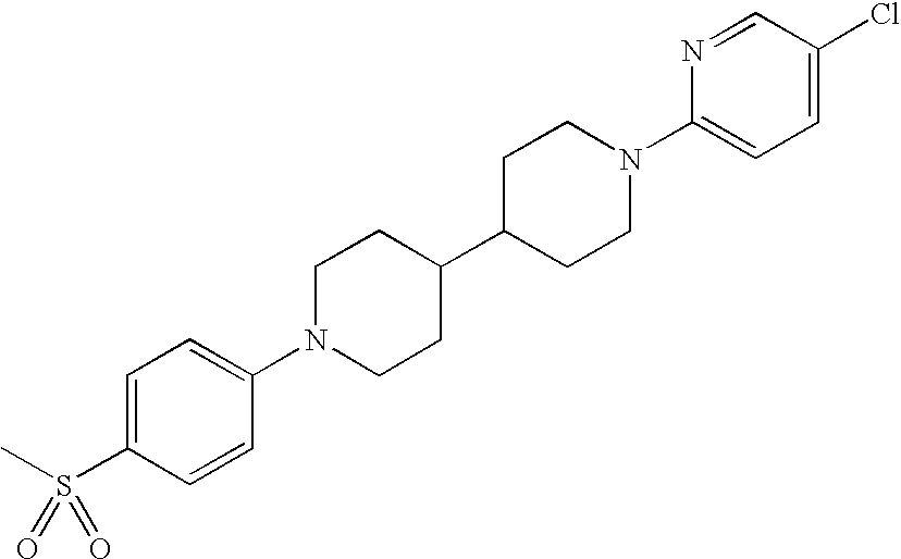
C1=C(S(C)(=O)=O)C=CC(N2CCC(C3CCN(C4=CC=C(Cl)C=N4)CC3)CC2)=C1
